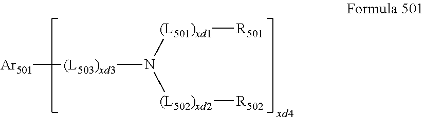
[(L503)xd3]([Ar501])N([(L502)xd2][R502])[(L501)xd1][R501]
